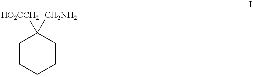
C1CCCCC1([HO2CCH2])[CH2NH2]
